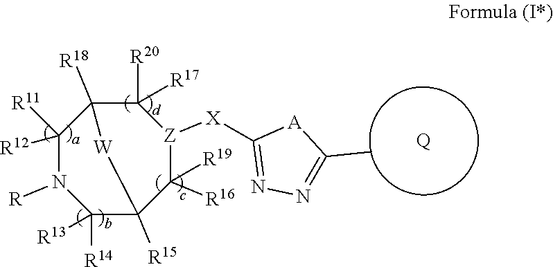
C1([R12])([R11])N([R])C([R14])([R13])C2([R15])C([R16])([R19])[Z]([X]C3=NN=C(C)[A]3)C([R20])([R17])C1([R18])[W]2.[Q]
